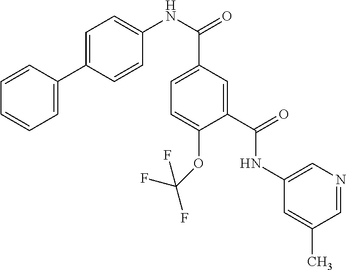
C1=CC=CC=C1C1=CC=C(NC(C2=CC=C(OC(F)(F)F)C(C(=O)NC3=CN=CC(C)=C3)=C2)=O)C=C1
